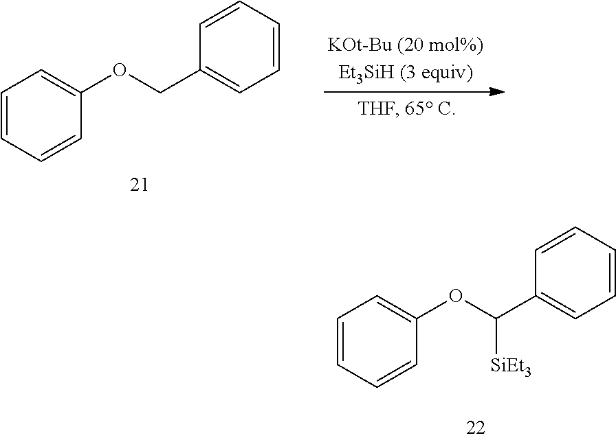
C1=CC=CC(OC(C2=CC=CC=C2)[SiEt3])=C1.C1=CC=CC(OCC2=CC=CC=C2)=C1
